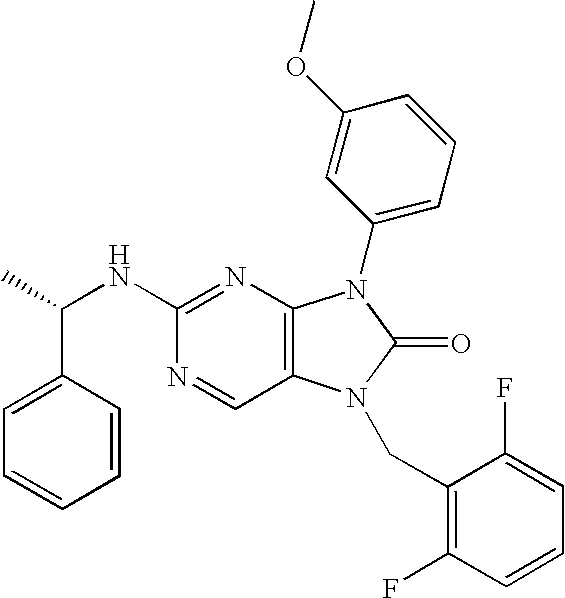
C(NC1=NC2=C(C=N1)N(CC1=C(F)C=CC=C1F)C(=O)N2C1=CC=CC(OC)=C1)(C1=CC=CC=C1)C
